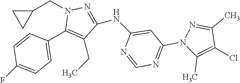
C1=CC(C2=C(CC)C(NC3=CC(N4C(C)=C(Cl)C(C)=N4)=NC=N3)=NN2CC2CC2)=CC=C1F
